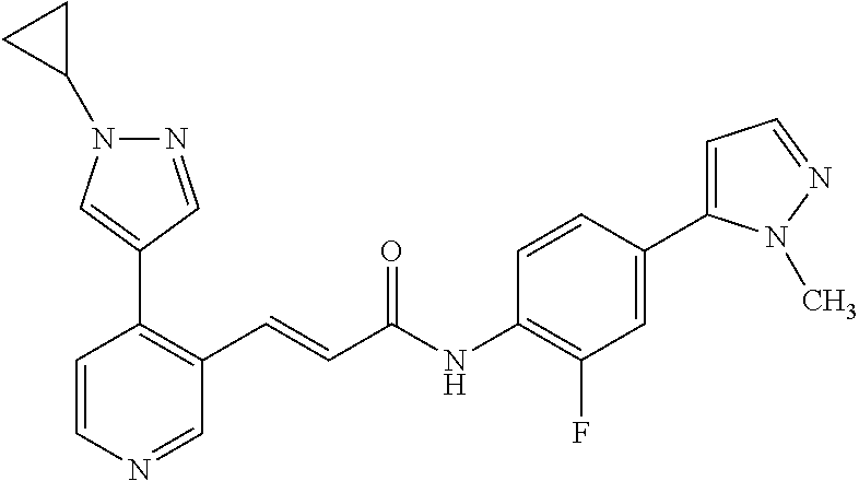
C1=CN=CC(C=CC(NC2=C(F)C=C(C3=CC=NN3C)C=C2)=O)=C1C1=CN(C2CC2)N=C1
